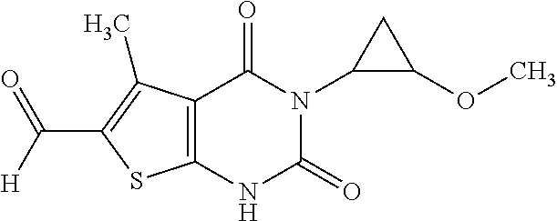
C12=C(NC(=O)N(C3C(OC)C3)C1=O)SC(C(=O)[H])=C2C
